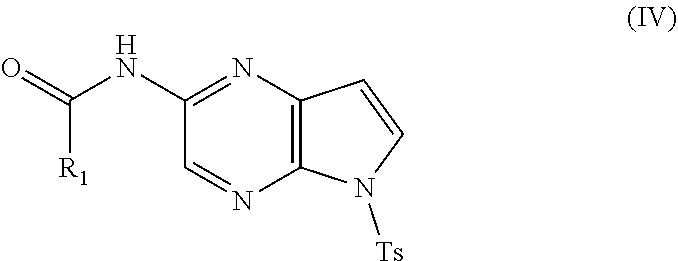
C1=NC2=C(N=C1NC(=O)[R1])C=CN2[Ts]
